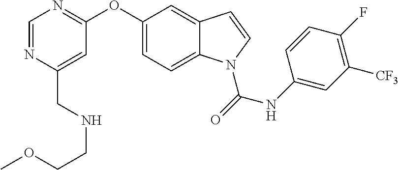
C(C1=CC(OC2=CC=C3C(=C2)C=CN3C(NC2=CC([CF3])=C(F)C=C2)=O)=NC=N1)NCCOC
